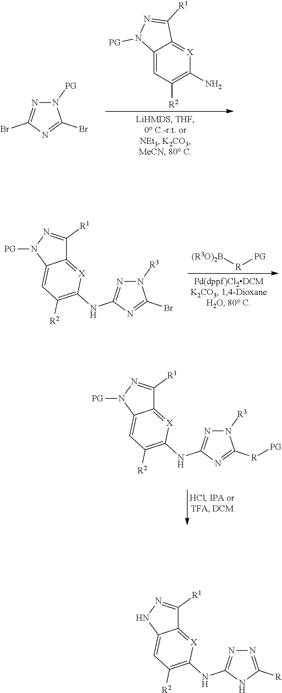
C12=CC([R2])=C(N)[X]=C1C([R1])=NN2[PG].N1([PG])N=C(Br)N=C1Br.[(R3O)2B][R][PG].N1([R3])N=C(NC2=C([R2])C=C3C(=[X]2)C([R1])=NN3[PG])N=C1Br.N1([R3])N=C(NC2=C([R2])C=C3C(=[X]2)C([R1])=NN3[PG])N=C1[R][PG].N1=C([R])NC(NC2=C([R2])C=C3C(=[X]2)C([R1])=NN3)=N1
